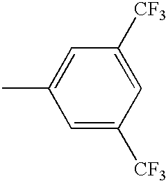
C1=C([CF3])C=C([CF3])C=C1C
